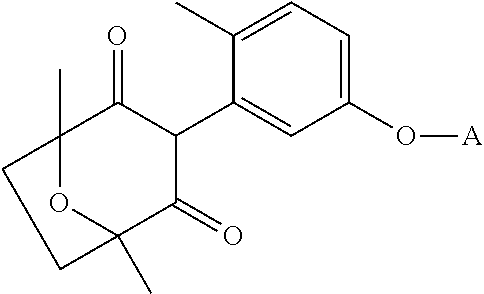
C12(C)OC(C)(C(=O)C(C3=CC(O[A])=CC=C3C)C1=O)CC2
